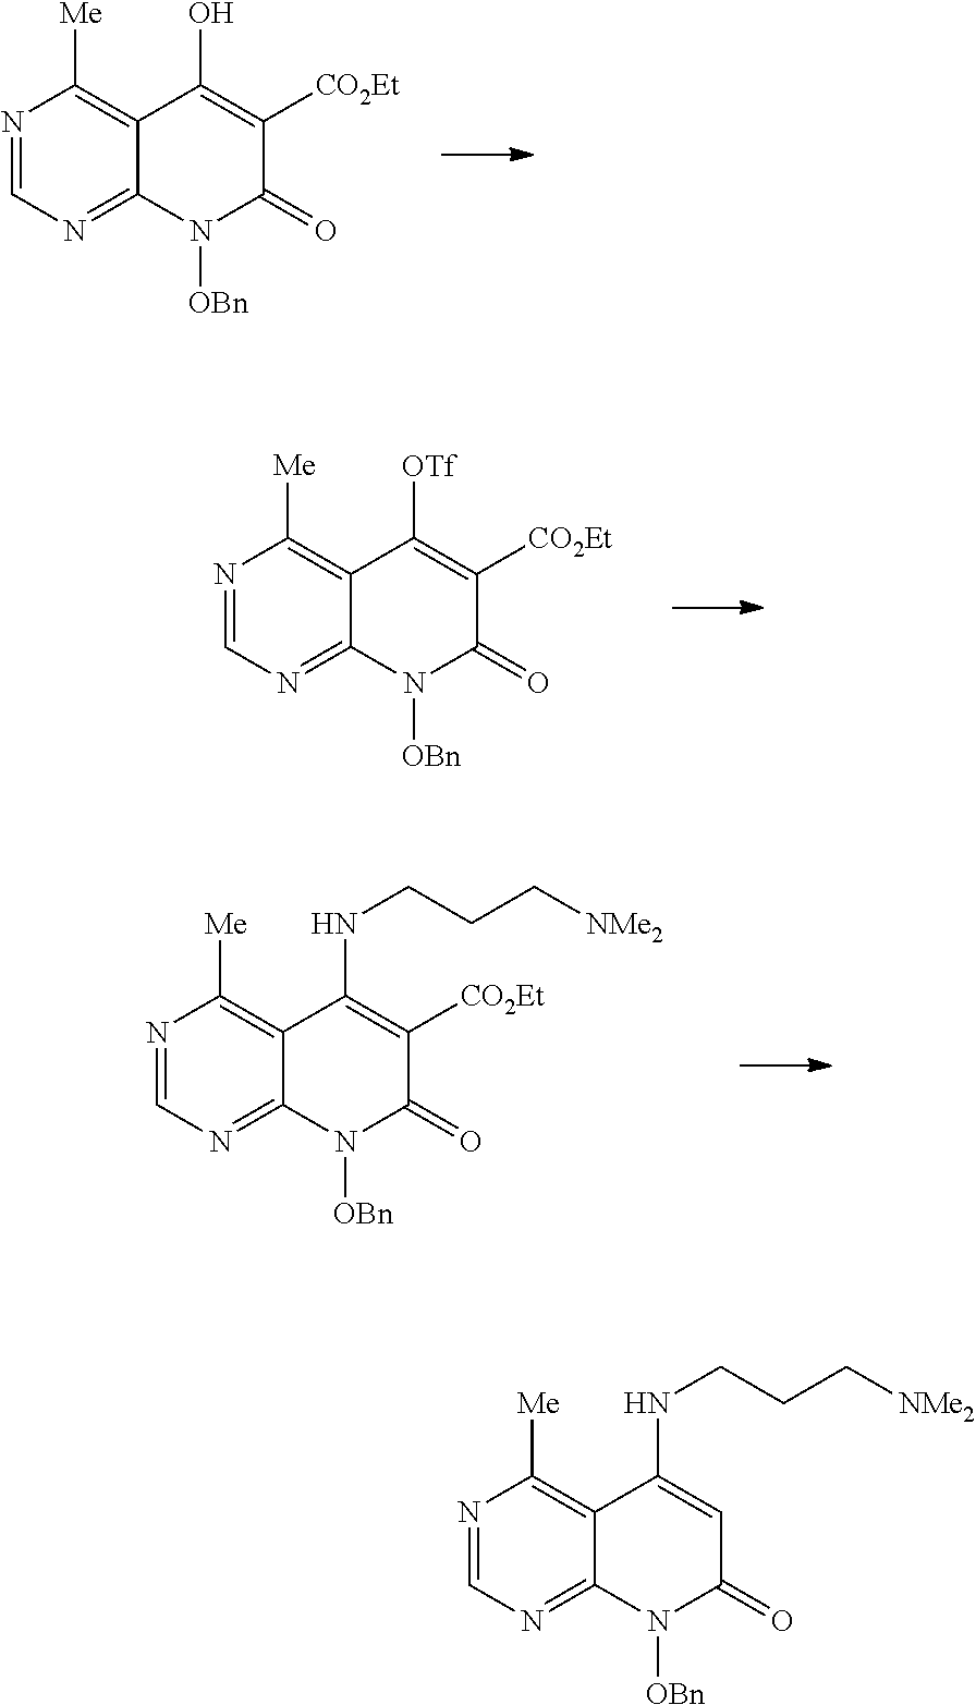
N1=CN=C2C(=C1[Me])C(O)=C([CO2Et])C(=O)N2[OBn].N1=CN=C2C(=C1[Me])C([OTf])=C([CO2Et])C(=O)N2[OBn].N1=CN=C2C(=C1[Me])C(NCCC[NMe2])=C([CO2Et])C(=O)N2[OBn].N1=CN=C2C(=C1[Me])C(NCCC[NMe2])=CC(=O)N2[OBn]
